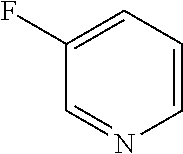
C1(F)=CC=CN=C1
